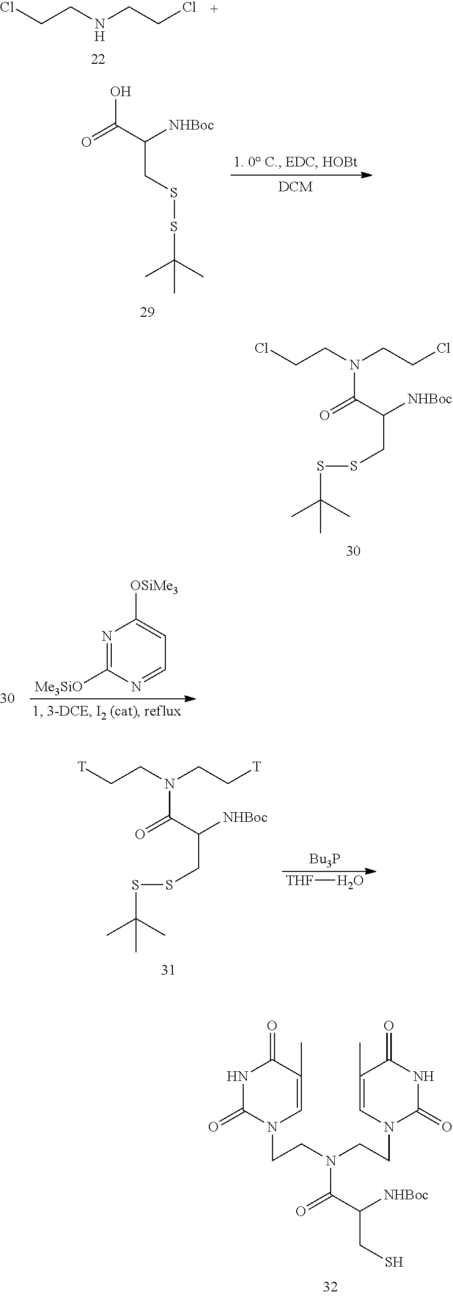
N1=C([Me3SiO])N=CC=C1[OSiMe3].ClCCNCCCl.ClCCN(CCCl)C(=O)C([NHBoc])CSSC(C)(C)C.N1C(=O)N(CCN(CCN2C(=O)NC(=O)C(C)=C2)C(C([NHBoc])CS)=O)C=C(C)C1=O.O=C(O)C([NHBoc])CSSC(C)(C)C.[T]CCN(CC[T])C(=O)C([NHBoc])CSSC(C)(C)C.[Bu3P].[THF]O
